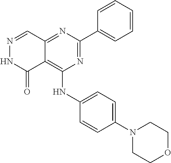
N1=CC2=NC(C3=CC=CC=C3)=NC(NC3=CC=C(N4CCOCC4)C=C3)=C2C(=O)N1
